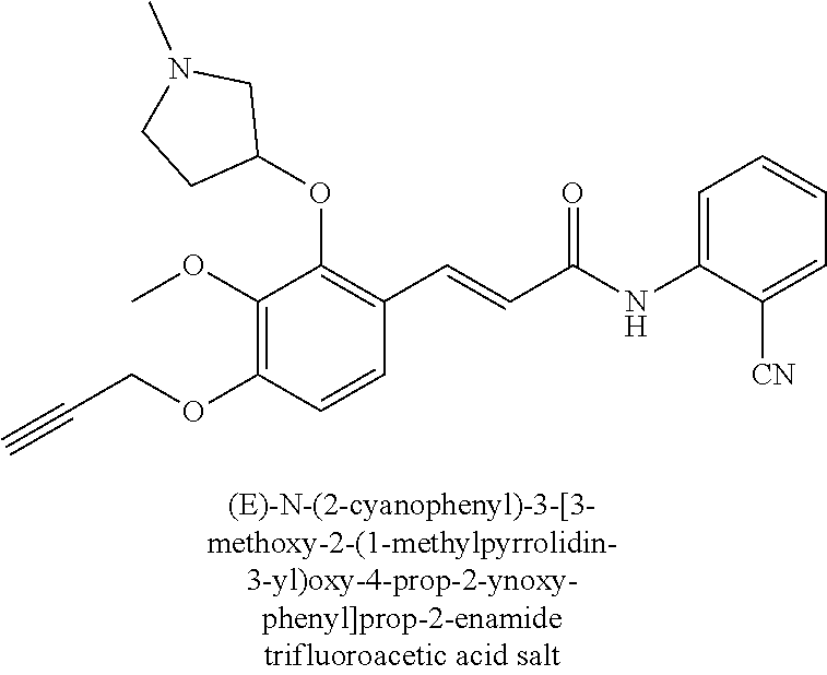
C1(OC)=C(OCC#C)C=CC(C=CC(NC2=CC=CC=C2[CN])=O)=C1OC1CN(C)CC1
